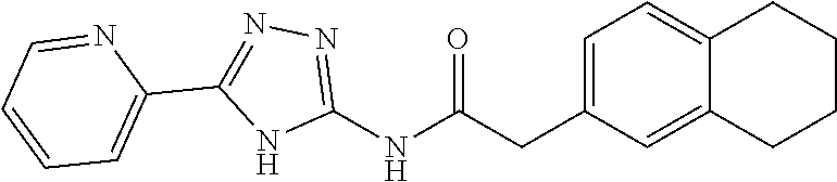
C1=C(CC(NC2=NN=C(C3=CC=CC=N3)N2)=O)C=C2C(=C1)CCCC2
